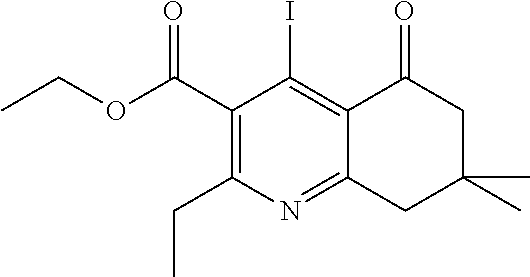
C1(C(OCC)=O)=C(CC)N=C2C(=C1I)C(=O)CC(C)(C)C2
